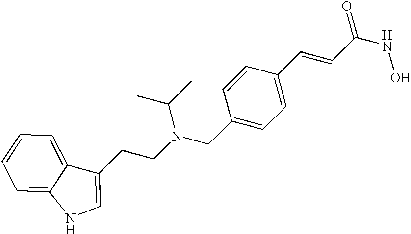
C1(CN(CCC2=CNC3=CC=CC=C23)C(C)C)=CC=C(C=CC(NO)=O)C=C1
